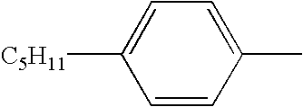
C1=CC(C)=CC=C1[C5H11]
